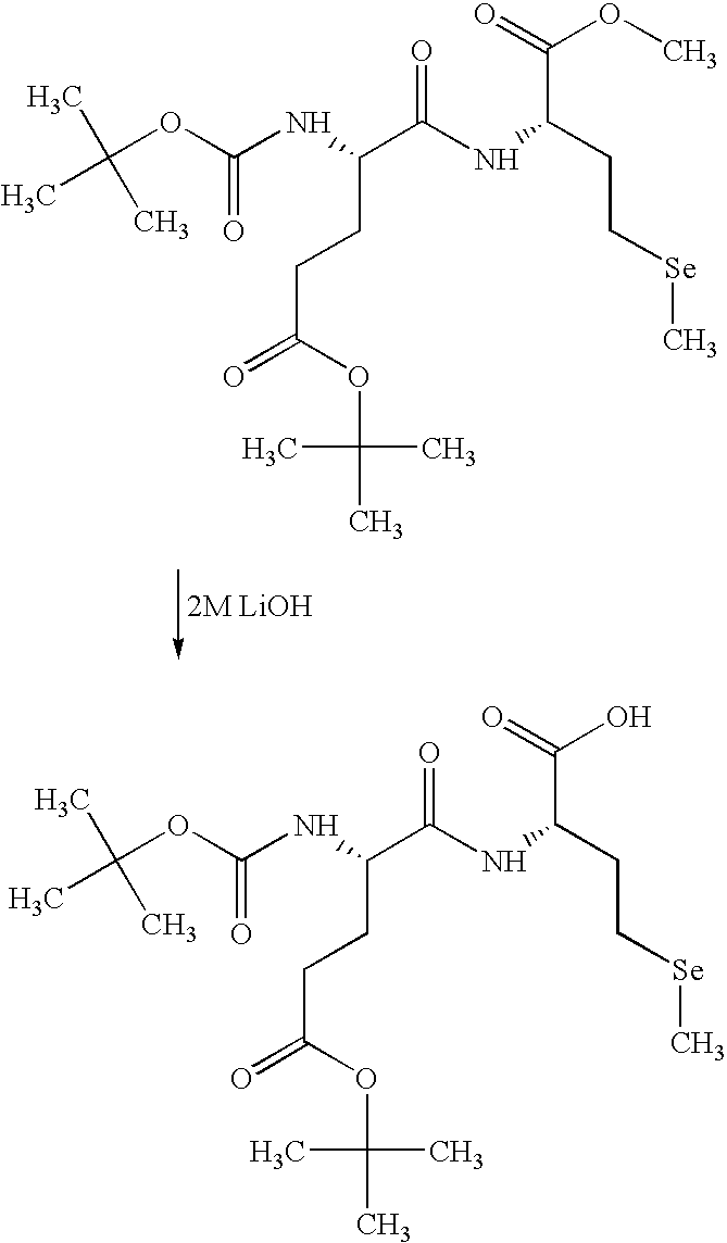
CC(OC(NC(C(NC(CC[Se]C)C(=O)OC)=O)CCC(=O)OC(C)(C)C)=O)(C)C.CC(OC(NC(C(NC(CC[Se]C)C(=O)O)=O)CCC(=O)OC(C)(C)C)=O)(C)C
